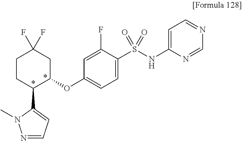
C1CC(C2=CC=NN2C)C(OC2=CC=C(S(NC3=CC=NC=N3)(=O)=O)C(F)=C2)CC1(F)F
